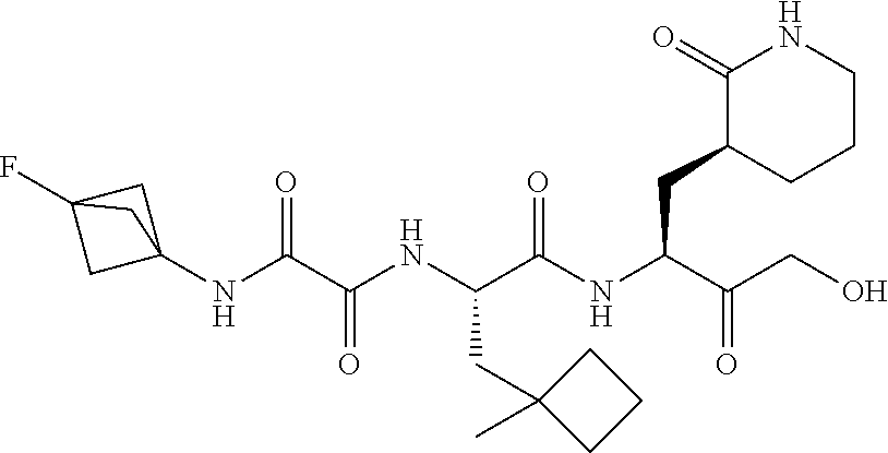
C12(NC(C(NC(C(=O)NC(C(=O)CO)CC3C(=O)NCCC3)CC3(C)CCC3)=O)=O)CC(F)(C1)C2
